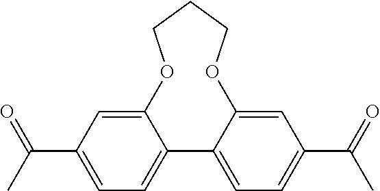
C12=CC(C(C)=O)=CC=C1C1=CC=C(C(=O)C)C=C1OCCCO2
